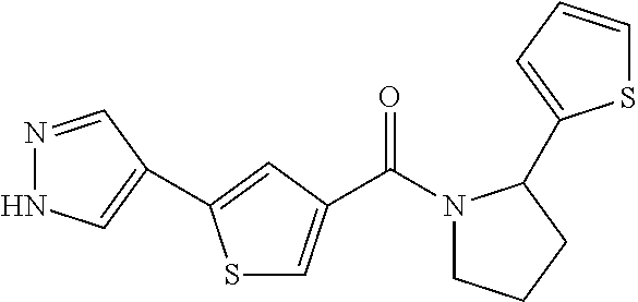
N1=CC(C2=CC(C(=O)N3CCCC3C3=CC=CS3)=CS2)=CN1
